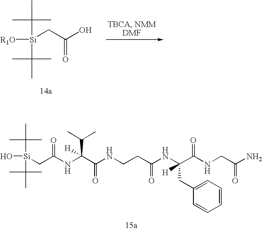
OC(C[Si](C(C)(C)C)(C(C)(C)C)[R1O])=O.[Si](O)(CC(NC(C(NCCC(NC(CC1=CC=CC=C1)(C(NCC(N)=O)=O)[H])=O)=O)(C(C)C)[H])=O)(C(C)(C)C)C(C)(C)C
